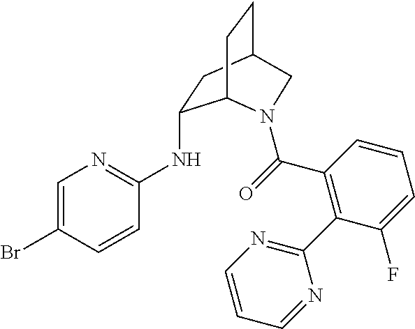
BrC1=CN=C(NC2CC3CCC2N(C(=O)C2=C(C4=NC=CC=N4)C(F)=CC=C2)C3)C=C1
